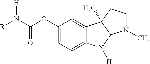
C1(OC(N([R])[H])=O)=CC=C2C(=C1)C1(C)C(N2[H])N(C)CC1
